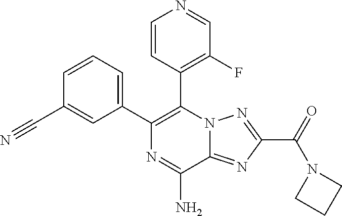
C1(C2=C(C3=C(F)C=NC=C3)N3C(=NC(C(=O)N4CCC4)=N3)C(N)=N2)=CC=CC(C#N)=C1
